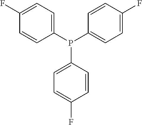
P(C1=CC=C(F)C=C1)(C1=CC=C(F)C=C1)C1=CC=C(F)C=C1
